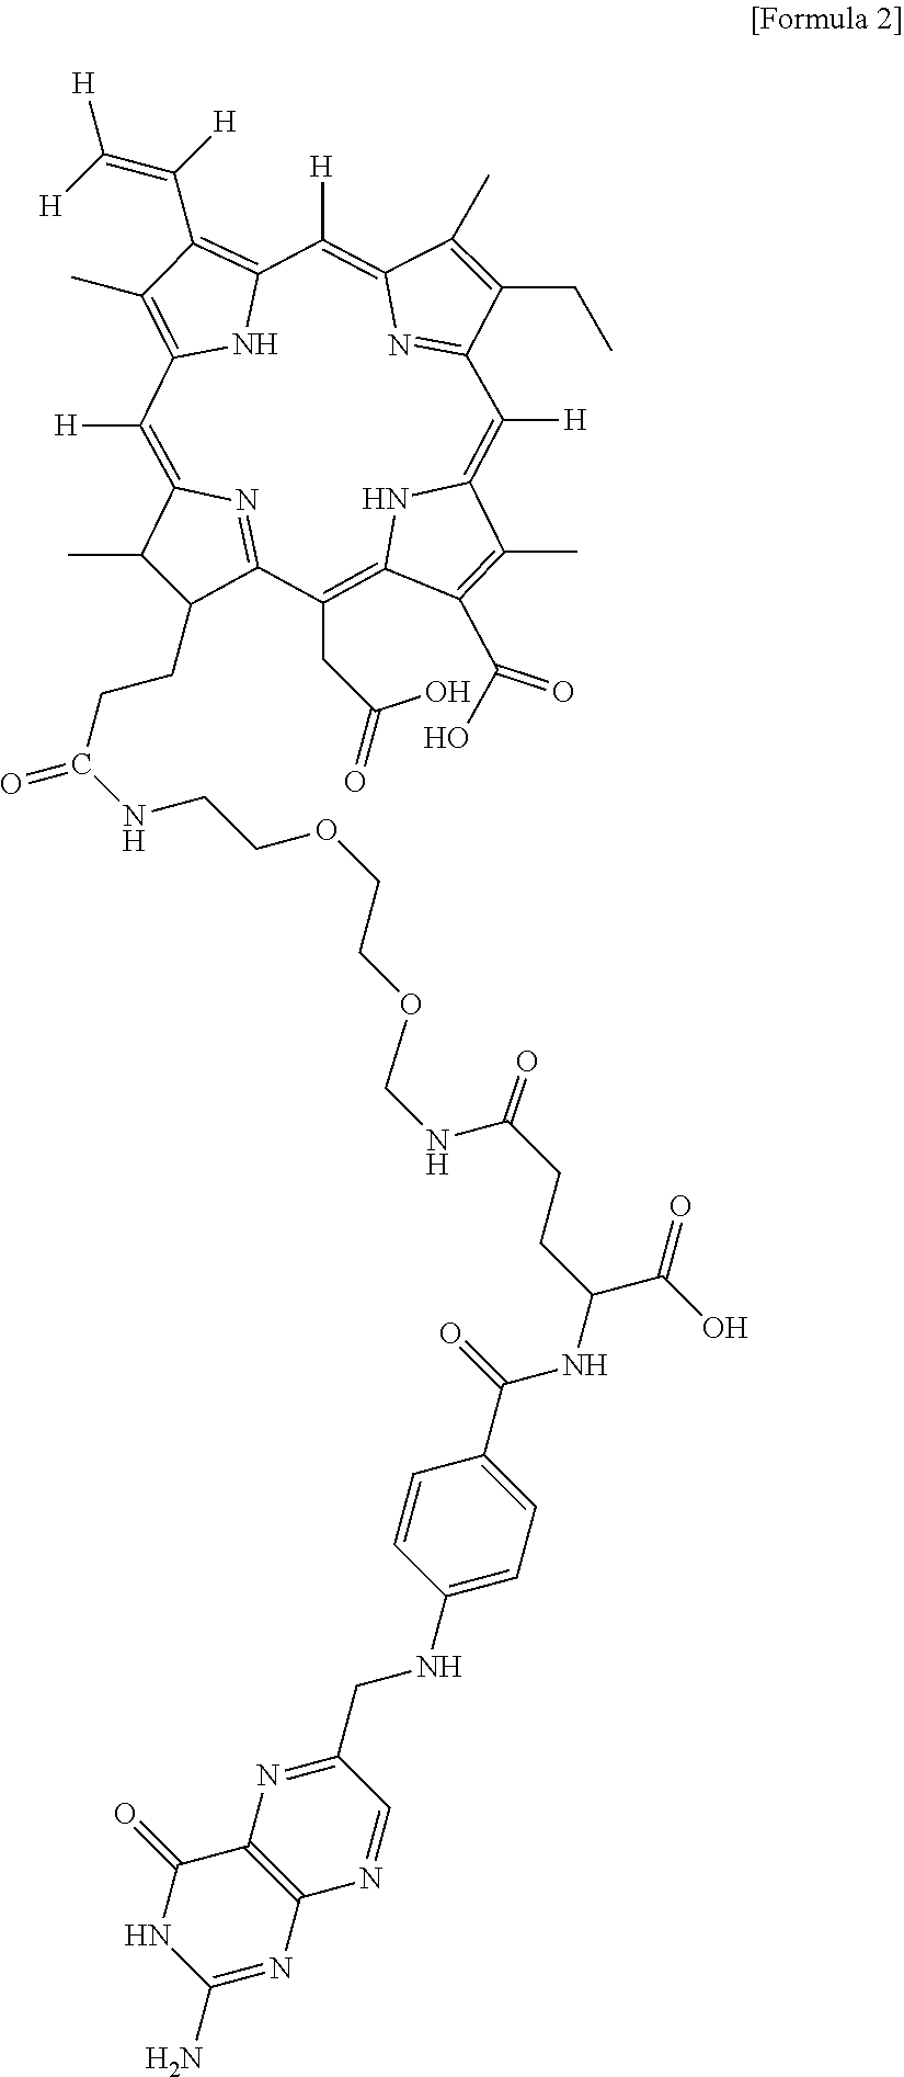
C1(C)C(CCC(NCCOCCOCNC(=O)CCC(NC(=O)C2=CC=C(NCC3=NC4=C(N=C3)N=C(N)NC4=O)C=C2)C(O)=O)=O)C2=NC1=C([H])C1=C(C)C(C([H])=C([H])[H])=C(N1)C([H])=C1C(C)=C(CC)C(=N1)C([H])=C1C(C)=C(C(O)=O)C(=C2CC(O)=O)N1
